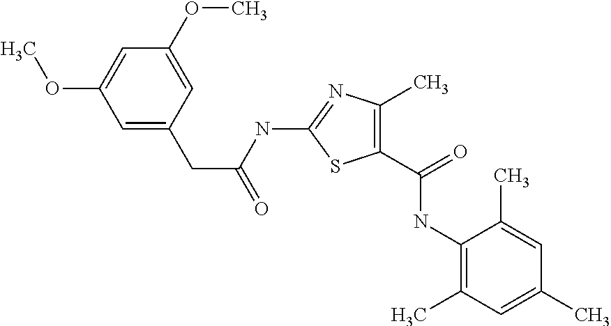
C1(NC(=O)CC2=CC(OC)=CC(OC)=C2)=NC(C)=C(C(=O)NC2=C(C)C=C(C)C=C2C)S1
